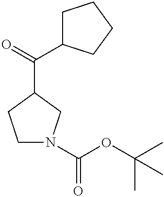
C1N(C(OC(C)(C)C)=O)CC(C(=O)C2CCCC2)C1
